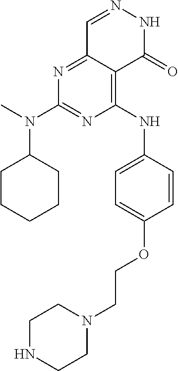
N1=C(N(C2CCCCC2)C)N=C2C(=C1NC1=CC=C(OCCN3CCNCC3)C=C1)C(=O)NN=C2
